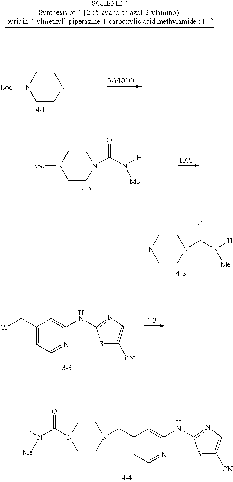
C1CN([Boc])CCN1C(N([H])[Me])=O.Cl.C1CN([H])CCN1C(N([H])[Me])=O.C1(CCl)=CC=NC(NC2=NC=C([CN])S2)=C1.C1CN(C(N([H])[Me])=O)CCN1CC1=CC=NC(NC2=NC=C([CN])S2)=C1.C1CN([Boc])CCN1[H].[MeNCO]
